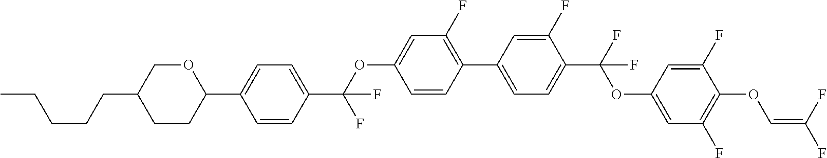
C1CC(C2=CC=C(C(F)(OC3=CC(F)=C(C4=CC=C(C(OC5=CC(F)=C(OC=C(F)F)C(F)=C5)(F)F)C(F)=C4)C=C3)F)C=C2)OCC1CCCCC
